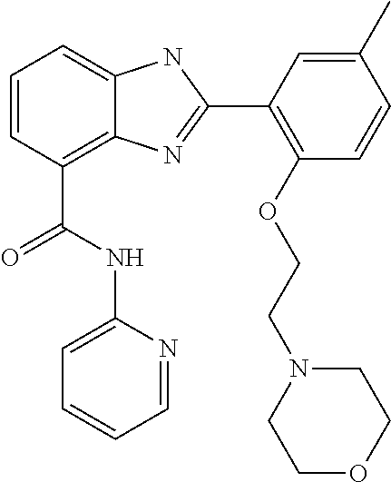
C1=CC(C(NC2=CC=CC=N2)=O)=C2C(=C1)NC(C1=C(OCCN3CCOCC3)C=CC(C)=C1)=N2
